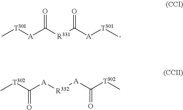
C[T301][A]C([R331]C([A][T301]C)=O)=O.C[T302]C([A][R332][A]C([T302]C)=O)=O
